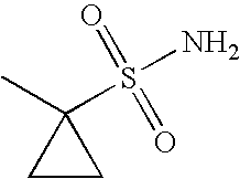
C1CC1(C)S(N)(=O)=O
